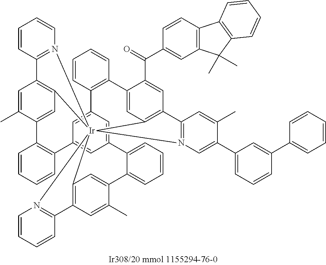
C1=C(C)C2=CC3=C1C1=N([Ir]3456C3=C(C=C(C(C7=CC8=C(C=C7)C7=C(C8(C)C)C=CC=C7)=O)C(=C3)C3=C(C7=CC(=CC(=C7)C7=CC=CC=C7C7=CC4=C(C=C7C)C4=N5C=CC=C4)C4=C2C=CC=C4)C=CC=C3)C2=N6C=C(C3=CC=CC(C4=CC=CC=C4)=C3)C(C)=C2)C=CC=C1
